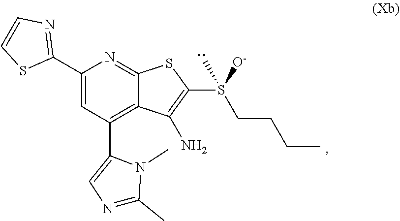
C1(C2=NC=CS2)=CC(C2=CN=C(C)N2C)=C2C(=N1)SC(S([O-])(CCCC)C)=C2N
